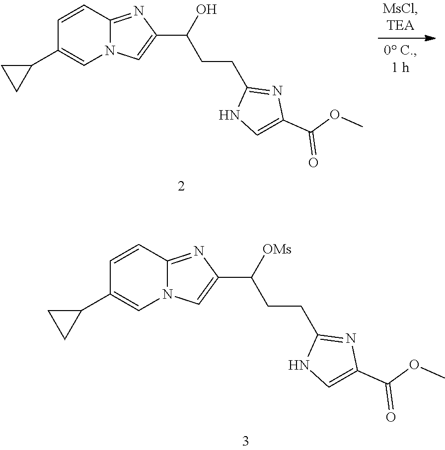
C1=CC2=NC(C(O)CCC3=NC(C(OC)=O)=CN3)=CN2C=C1C1CC1.C1=CC2=NC(C([OMs])CCC3=NC(C(OC)=O)=CN3)=CN2C=C1C1CC1
